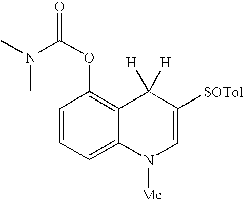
C1=CC=C2C(=C1OC(=O)N(C)C)C([H])([H])C([SOTol])=CN2[Me]
